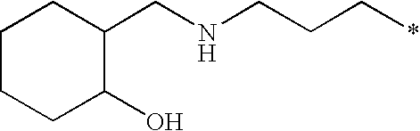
C1CCC(O)C(CNCCC*)C1
